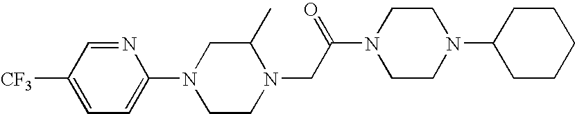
N1(C2=CC=C([CF3])C=N2)CCN(CC(N2CCN(C3CCCCC3)CC2)=O)C(C)C1
